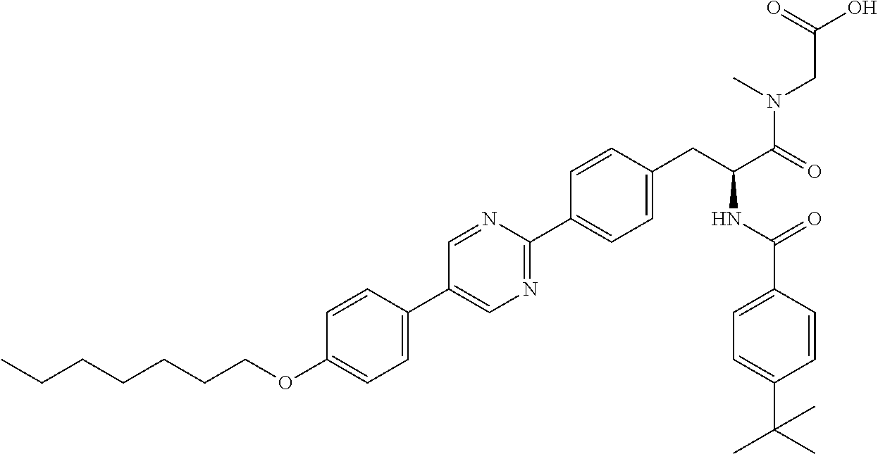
C(OC1=CC=C(C2=CN=C(C3=CC=C(CC(NC(=O)C4=CC=C(C(C)(C)C)C=C4)C(=O)N(C)CC(O)=O)C=C3)N=C2)C=C1)CCCCCC
